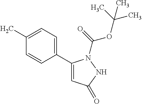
CC1=CC=C(C2=CC(=O)NN2C(OC(C)(C)C)=O)C=C1
